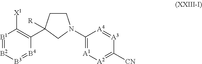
C1(N2CCC([R])(C3=C([X1])[B1]=[B2][B3]=[B4]3)C2)=[A1][A2]=C([CN])[A3]=[A4]1
